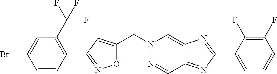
C1=CC(C2=NOC(CN3N=CC4=NC(C5=CC=CC(F)=C5F)=NC4=C3)=C2)=C(C(F)(F)F)C=C1Br
